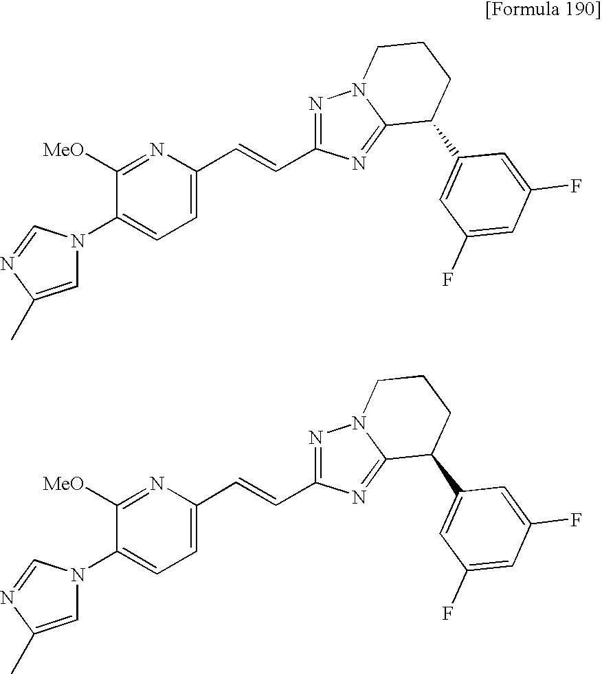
N1(C2=CC=C(C=CC3=NN4C(=N3)C(C3=CC(F)=CC(F)=C3)CCC4)N=C2[MeO])C=C(C)N=C1.N1(C2=CC=C(C=CC3=NN4C(=N3)C(C3=CC(F)=CC(F)=C3)CCC4)N=C2[MeO])C=C(C)N=C1
